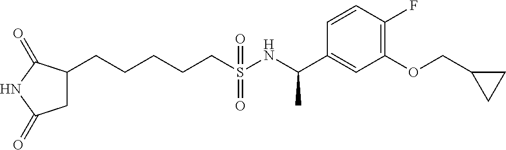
C(S(NC(C1=CC(OCC2CC2)=C(F)C=C1)C)(=O)=O)CCCCC1CC(=O)NC1=O
